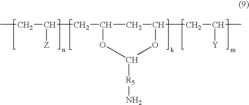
CCC([Z])CC1OC([R5]N)OC(CC(C)[Y])C1
